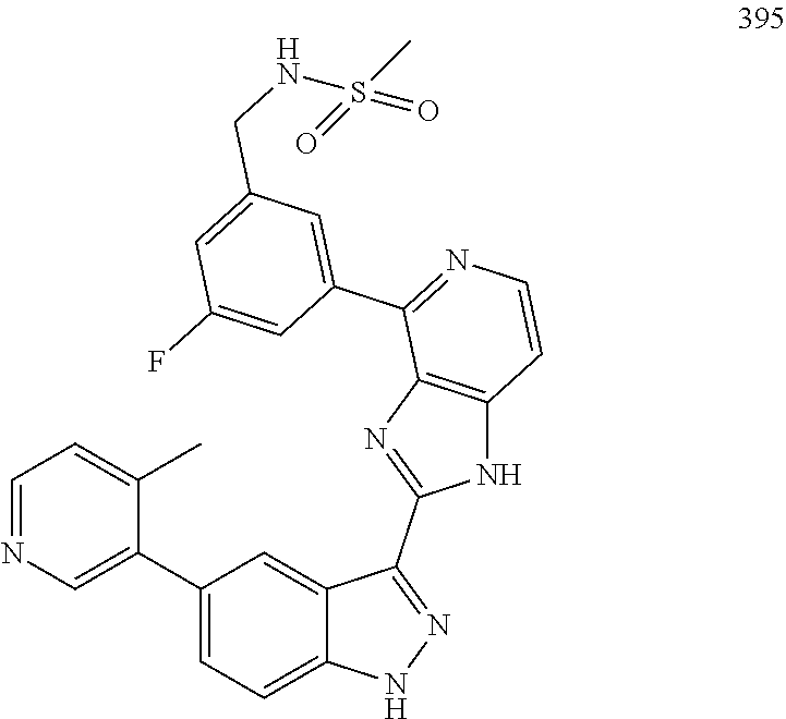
C1=NC=C(C2=CC=C3C(=C2)C(C2=NC4=C(N2)C=CN=C4C2=CC(CNS(=O)(C)=O)=CC(F)=C2)=NN3)C(C)=C1
